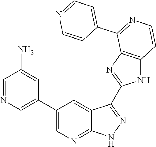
C1=NC=C(C2=CN=C3C(=C2)C(C2=NC4=C(N2)C=CN=C4C2=CC=NC=C2)=NN3)C=C1N
